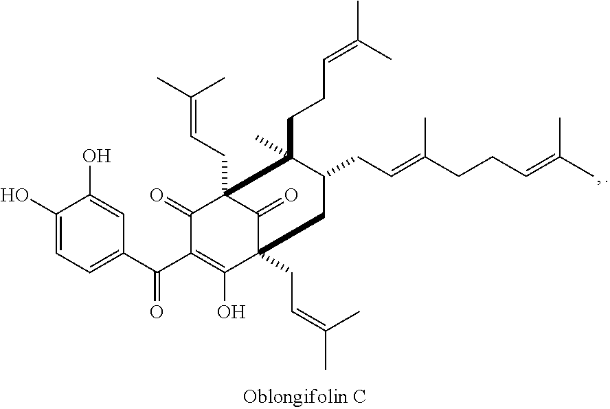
C1(O)=CC=C(C(=O)C2=C(O)C3(CC=C(C)C)C(=O)C(CC=C(C)C)(C2=O)C(CCC=C(C)C)(C)C(CC=C(CCC=C(C)C)C)C3)C=C1O
